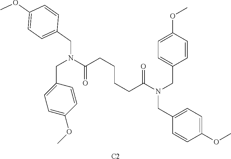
N(CC1=CC=C(OC)C=C1)(C(CCCCC(N(CC1=CC=C(OC)C=C1)CC1=CC=C(OC)C=C1)=O)=O)CC1=CC=C(OC)C=C1.[C2]
